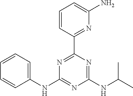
C1=CC=C(NC2=NC(NC(C)C)=NC(C3=NC(N)=CC=C3)=N2)C=C1
